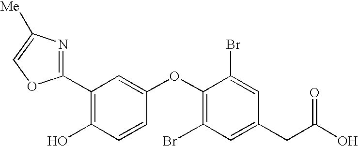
C1(C2=NC([Me])=CO2)=C(O)C=CC(OC2=C(Br)C=C(CC(=O)O)C=C2Br)=C1
